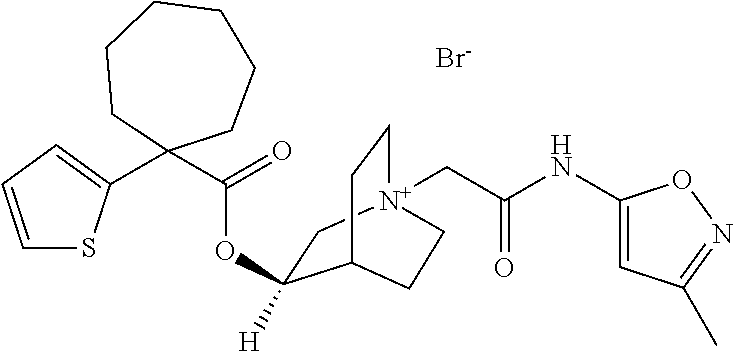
C1=CC=C(C2(C(=O)OC3([H])C[N+]4(CC(NC5=CC(C)=NO5)=O)CCC3CC4)CCCCCC2)S1.[Br-]
